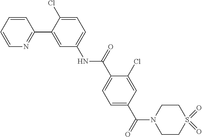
C1=CC=CN=C1C1=CC(NC(C2=CC=C(C(N3CCS(=O)(=O)CC3)=O)C=C2Cl)=O)=CC=C1Cl
